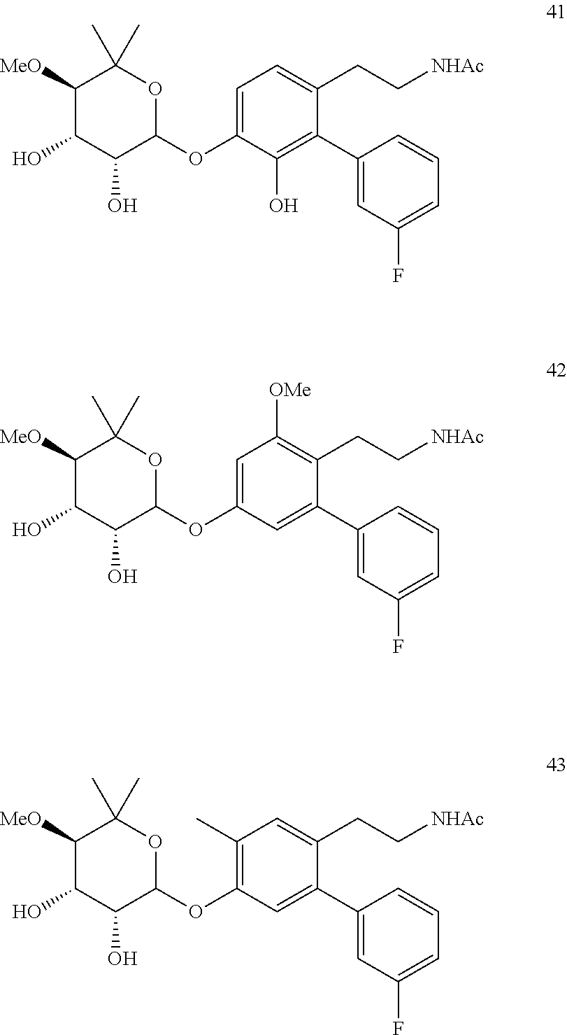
C1=C(OC2C(O)C(O)C([MeO])C(C)(C)O2)C(O)=C(C2=CC(F)=CC=C2)C(CC[NHAc])=C1.C1=C(OC2C(O)C(O)C([MeO])C(C)(C)O2)C=C(C2=CC(F)=CC=C2)C(CC[NHAc])=C1[OMe].C1(C)=C(OC2C(O)C(O)C([MeO])C(C)(C)O2)C=C(C2=CC(F)=CC=C2)C(CC[NHAc])=C1
